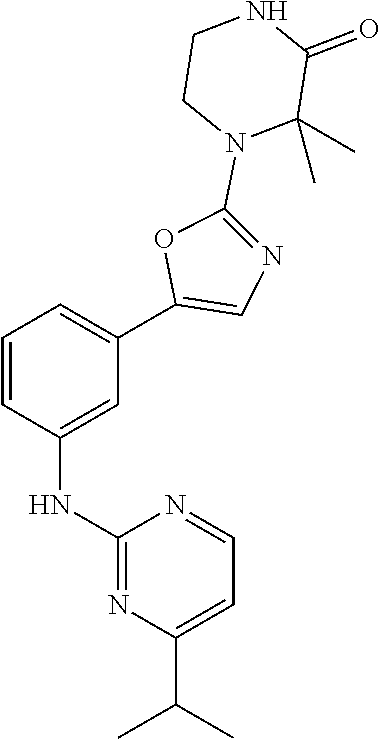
C1(C2=CN=C(N3C(C)(C)C(=O)NCC3)O2)=CC=CC(NC2=NC(C(C)C)=CC=N2)=C1
